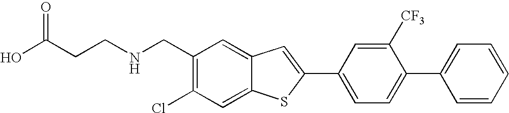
C1(Cl)=C(CNCCC(O)=O)C=C2C(=C1)SC(C1=CC=C(C3=CC=CC=C3)C([CF3])=C1)=C2
